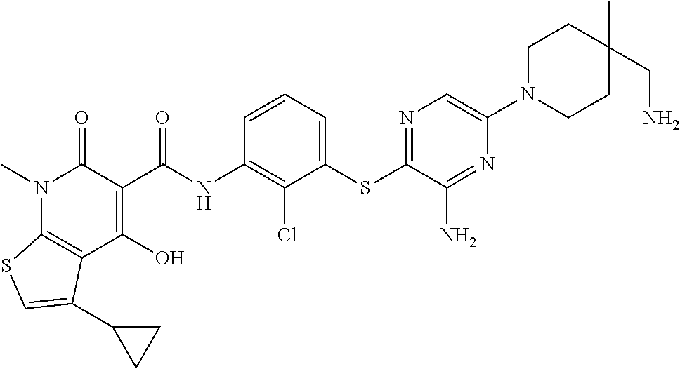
C12=C(C(O)=C(C(NC3=C(Cl)C(SC4=NC=C(N5CCC(C)(CN)CC5)N=C4N)=CC=C3)=O)C(=O)N1C)C(C1CC1)=CS2
